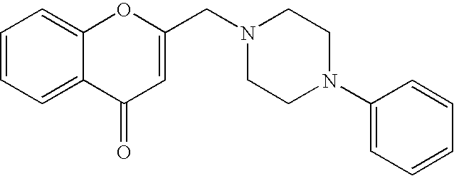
C1=CC=C2C(=C1)OC(CN1CCN(C3=CC=CC=C3)CC1)=CC2=O
